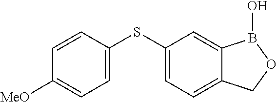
C1=CC(SC2=CC=C3C(=C2)B(O)OC3)=CC=C1[MeO]
